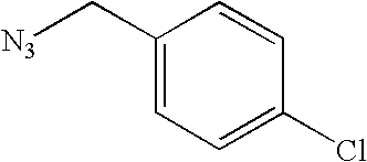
C1(C[N3])=CC=C(Cl)C=C1
